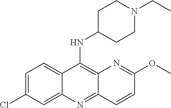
C1=C(Cl)C=C2C(=C1)C(NC1CCN(CC)CC1)=C1C(=N2)C=CC(OC)=N1
